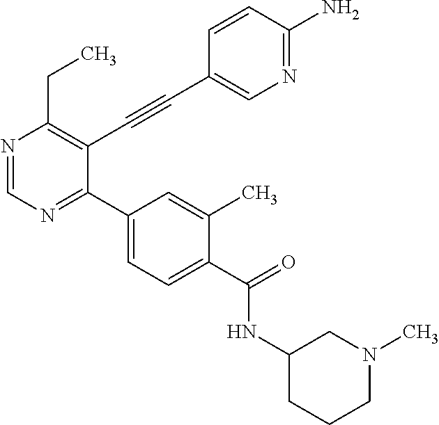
N1=CN=C(C2=CC=C(C(=O)NC3CCCN(C)C3)C(C)=C2)C(C#CC2=CN=C(N)C=C2)=C1CC
